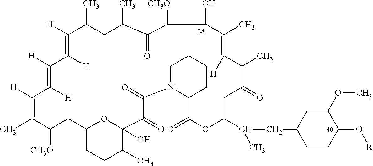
C12CCC(C)C(O)(O1)C(=O)C(=O)N1C(C(=O)OC(C(CC3CCC(O[R])C(OC)C3)C)CC(=O)C(C)C([H])=C(C)C(O)C([CH3O])C(=O)C(C)CC(C)C([H])=C([H])C([H])=C([H])C([H])=C(C)C([CH3O])C2)CCCC1
